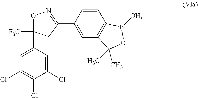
C1(C2([F3C])ON=C(C3=CC4=C(C=C3)B([OH])OC4(C)C)C2)=CC(Cl)=C(Cl)C(Cl)=C1
